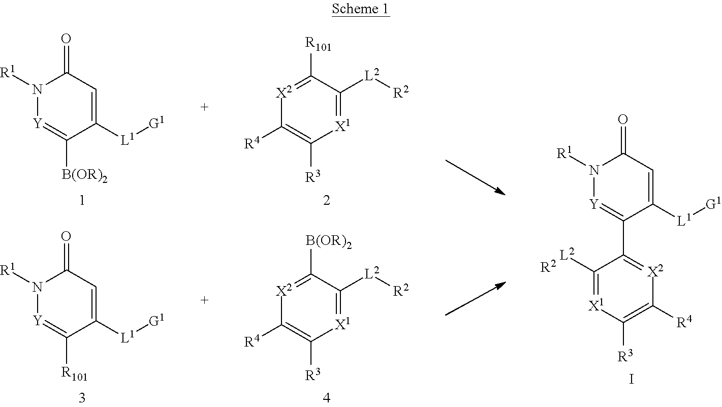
C1([L2])=[X1]C([R3])=C([R4])[X2]=C1C1=[Y]N([R1])C(=O)C=C1[L1][G1].[R2].I.N1([R1])[Y]=C([R101])C([L1][G1])=CC1=O.N1([R1])[Y]=C([B(OR)2])C([L1][G1])=CC1=O.[X2]1=C([B(OR)2])C([L2][R2])=[X1]C([R3])=C1[R4].[X2]1=C([R101])C([L2][R2])=[X1]C([R3])=C1[R4]
